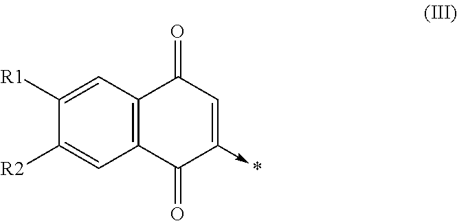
C12=C(C=C([R1])C([R2])=C1)C(=O)C=C(->*)C2=O
